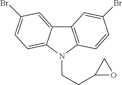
C12=CC(Br)=CC=C1N(CCC1OC1)C1=C2C=C(Br)C=C1
